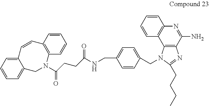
C12=CC=CC=C1CN(C(CCC(NCC1=CC=C(CN3C4=C(C(N)=NC5=C4C=CC=C5)N=C3CCCC)C=C1)=O)=O)C1=C(C=C2)C=CC=C1
